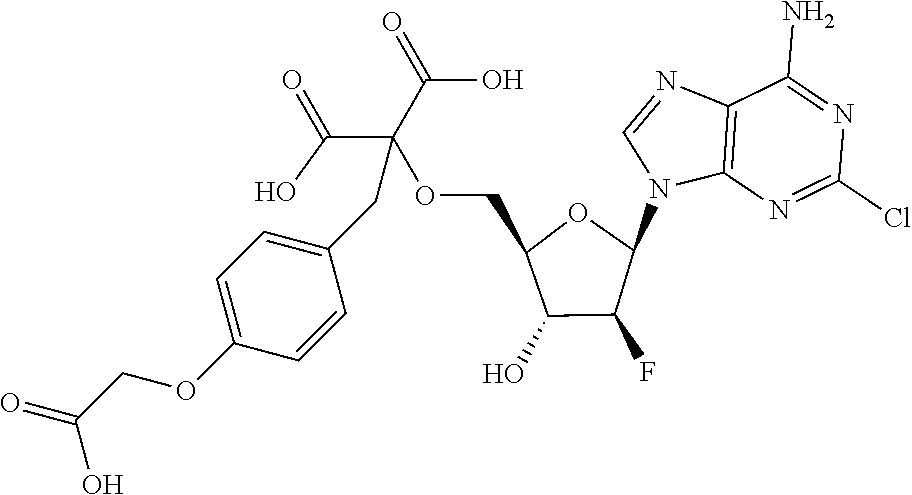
C12=C(N=C(Cl)N=C1N)N(C1OC(COC(C(=O)O)(C(=O)O)CC3=CC=C(OCC(=O)O)C=C3)C(O)C1F)C=N2
